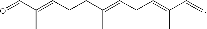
O=CC(=CCCC(=CCC=C(C=C)C)C)C
